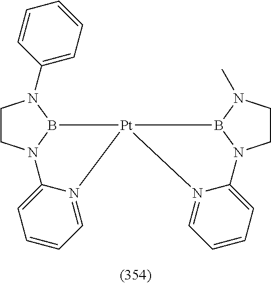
C1CN2B(N1C1=CC=CC=C1)[Pt]1(N3=CC=CC=C23)B2N(CCN2C)C2=CC=CC=N12
